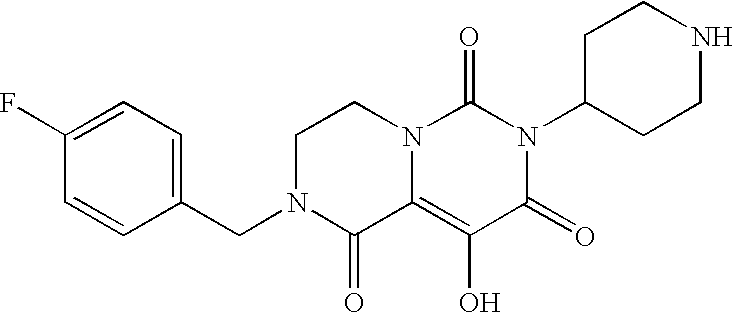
C1(CN2C(=O)C3=C(O)C(=O)N(C4CCNCC4)C(=O)N3CC2)=CC=C(F)C=C1
